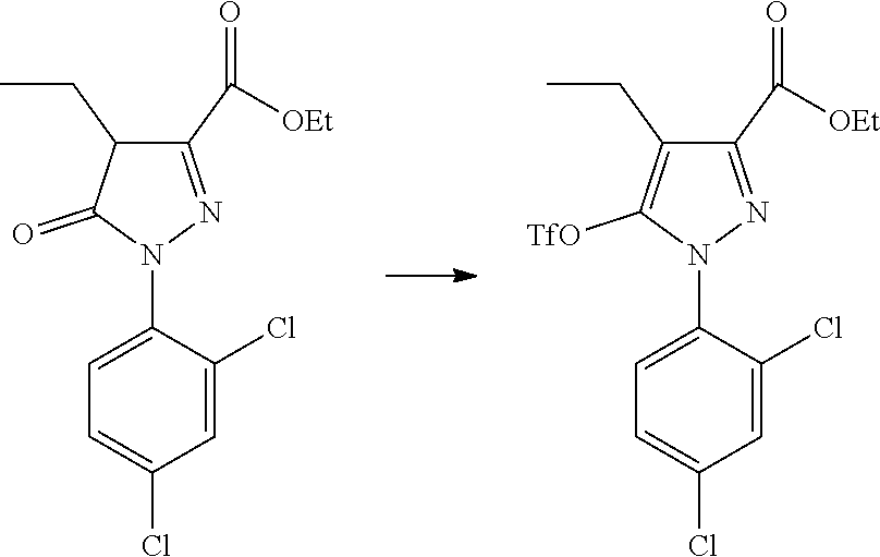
C1=C(N2N=C(C([OEt])=O)C(CC)=C2[TfO])C(Cl)=CC(Cl)=C1.C1=C(N2N=C(C([OEt])=O)C(CC)C2=O)C(Cl)=CC(Cl)=C1
